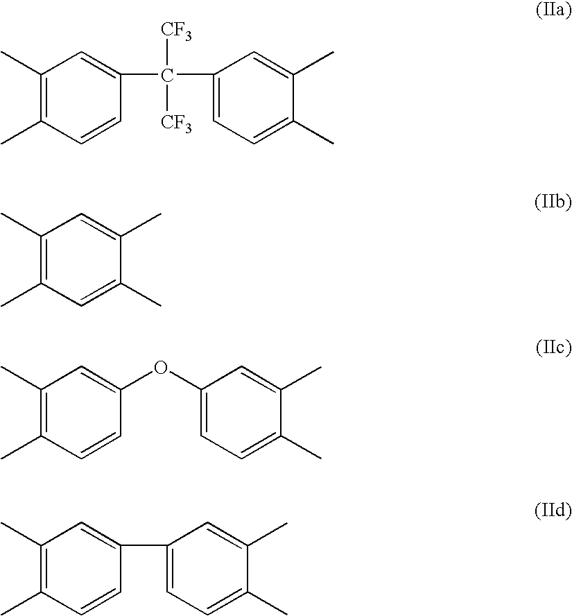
C1(C)=C(C)C=CC(C([CF3])([CF3])C2=CC=C(C)C(C)=C2)=C1.C1(C)=C(C)C=C(C)C(C)=C1.C1(C)=C(C)C=CC(OC2=CC=C(C)C(C)=C2)=C1.C1(C)=C(C)C=CC(C2=CC=C(C)C(C)=C2)=C1
